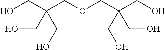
OCC(COCC(CO)(CO)CO)(CO)CO
